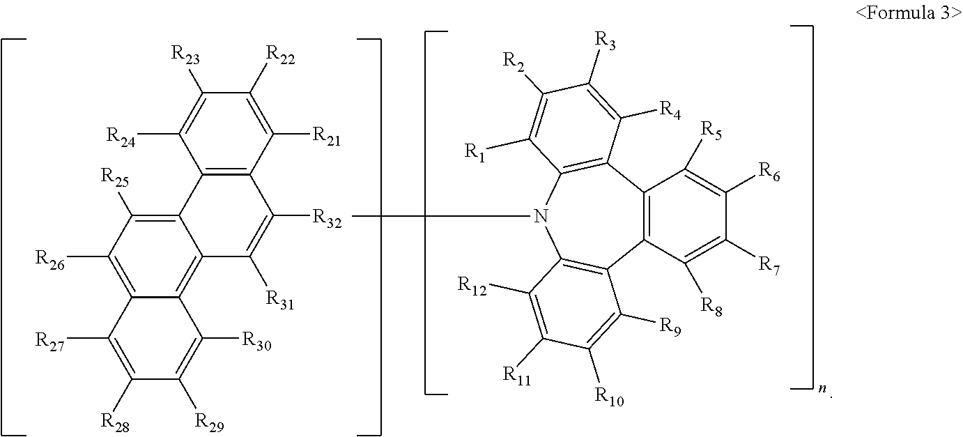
C12=C(C([R8])=C([R7])C([R6])=C1[R5])C1=C(N(C)C3=C2C([R4])=C([R3])C([R2])=C3[R1])C([R12])=C([R11])C([R10])=C1[R9].C1([R26])=C2C(=C3C(=C1[R25])C1=C(C([R32])=C3[R31])C([R21])=C([R22])C([R23])=C1[R24])C([R30])=C([R29])C([R28])=C2[R27]
